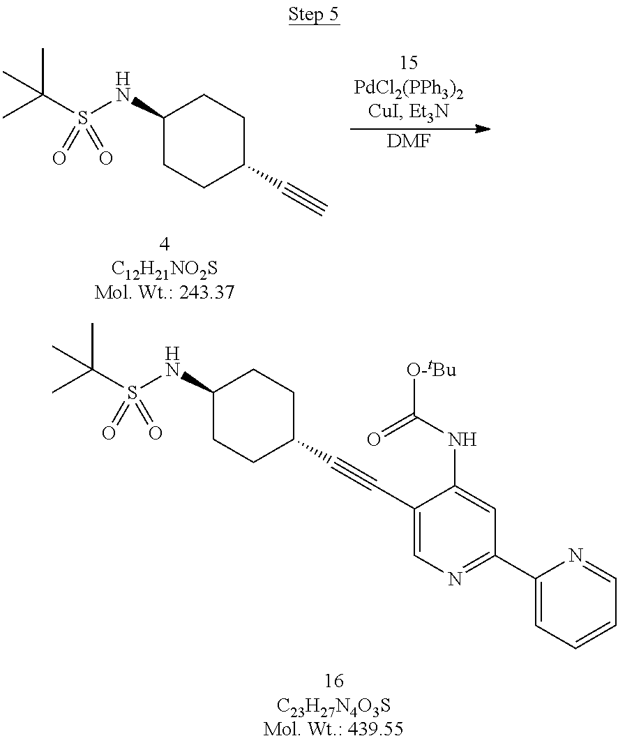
C1(NS(C(C)(C)C)(=O)=O)CCC(C#CC2=CN=C(C3=CC=CC=N3)C=C2NC(=O)[O-tBu])CC1.C1(NS(C(C)(C)C)(=O)=O)CCC(C#C)CC1.[DMF]
